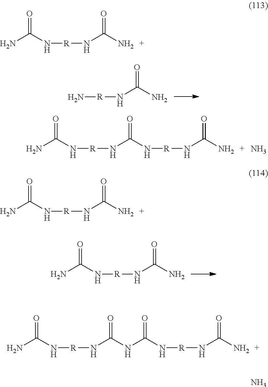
N[R]NC(N)=O.NC(N[R]NC(=O)N[R]NC(N)=O)=O.N.NC(N[R]NC(=O)N)=O.NC(N[R]NC(=O)NC(N[R]NC(N)=O)=O)=O.NC(N[R]NC(=O)N)=O.NC(N[R]NC(=O)N)=O.N
